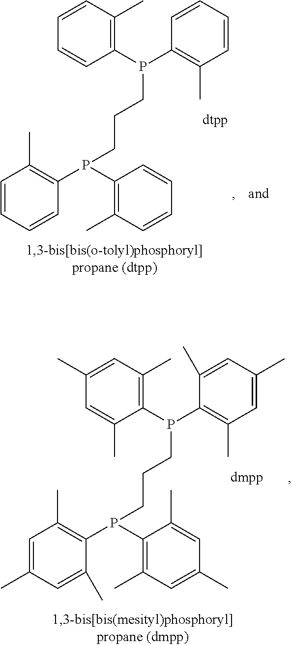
C1=CC=CC(P(C2=C(C)C=CC=C2)CCCP(C2=C(C)C=CC=C2)C2=C(C)C=CC=C2)=C1C.C1=C(C)C=C(C)C(P(C2=C(C)C=C(C)C=C2C)CCCP(C2=C(C)C=C(C)C=C2C)C2=C(C)C=C(C)C=C2C)=C1C
